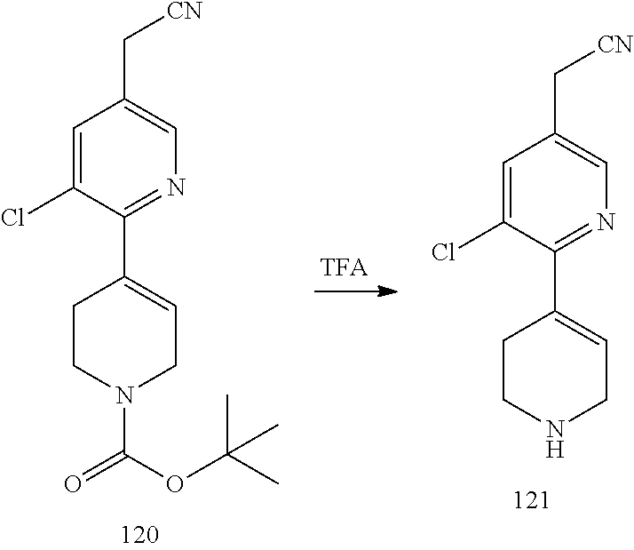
C1CN(C(=O)OC(C)(C)C)CC=C1C1=NC=C(C[CN])C=C1Cl.C1CNCC=C1C1=NC=C(C[CN])C=C1Cl
